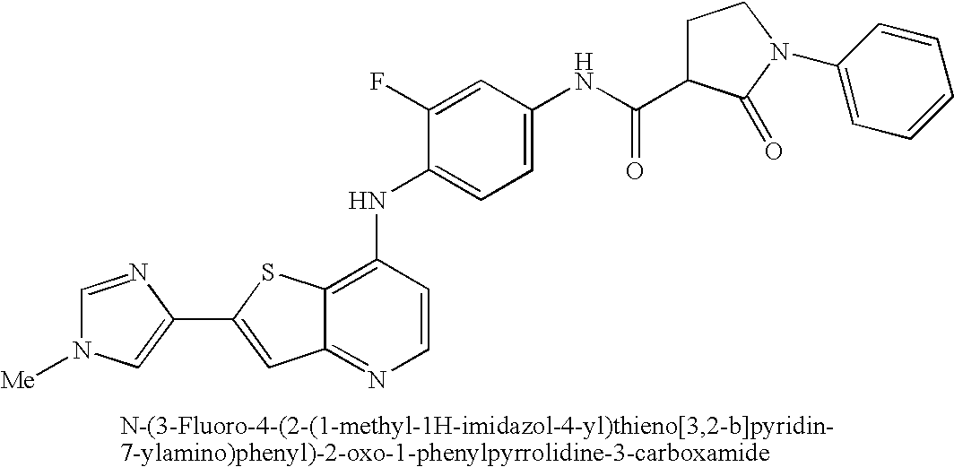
C12=C(NC3=CC=C(NC(=O)C4CCN(C5=CC=CC=C5)C4=O)C=C3F)C=CN=C1C=C(C1=CN([Me])C=N1)S2
